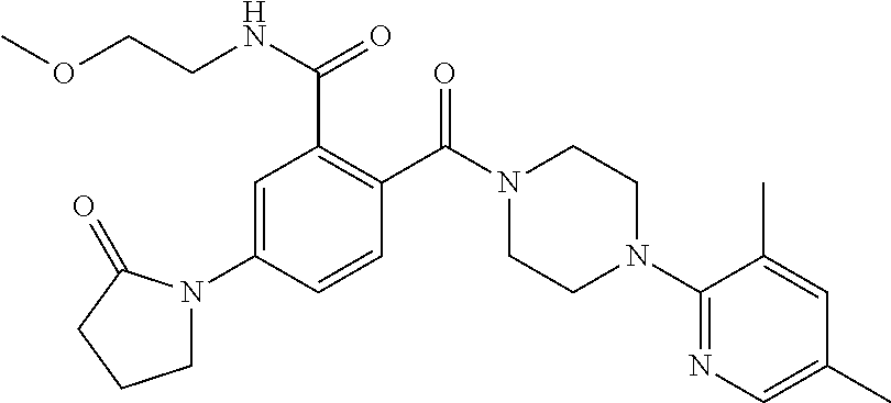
C1=C(N2CCCC2=O)C=CC(C(N2CCN(C3=NC=C(C)C=C3C)CC2)=O)=C1C(NCCOC)=O
